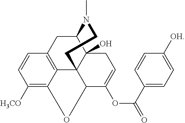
C1([H3CO])=C2C3=C(C=C1)CC1C4(O)C3(C(C(OC(=O)C3=CC=C([OH])C=C3)=CC4)O2)CCN1C
